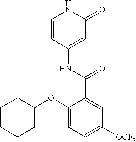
C1=CC(NC(=O)C2=CC([OCF3])=CC=C2OC2CCCCC2)=CC(=O)N1
